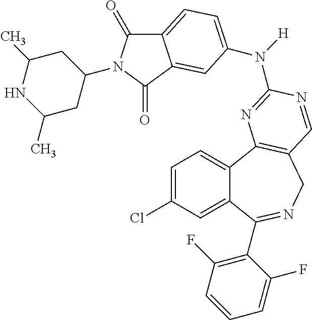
C1=C(Cl)C=C2C(=C1)C1=C(CN=C2C2=C(F)C=CC=C2F)C=NC(N([H])C2=CC=C3C(=O)N(C4CC(C)NC(C)C4)C(=O)C3=C2)=N1
